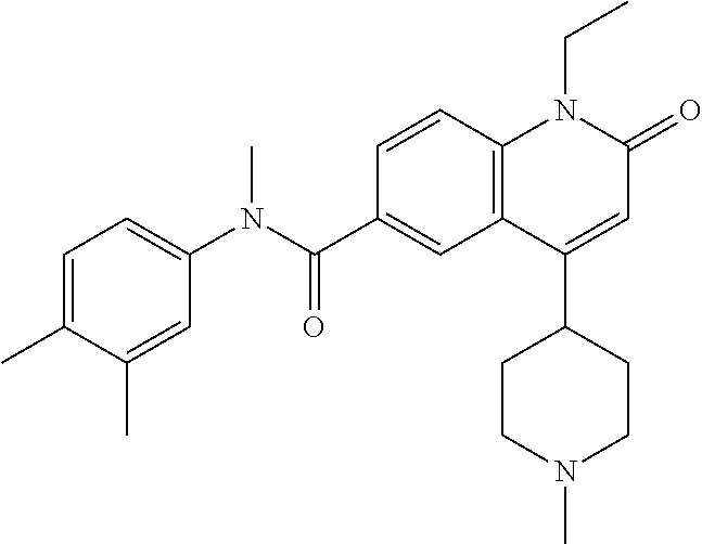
C1=C(C)C(C)=CC(N(C(C2=CC3=C(C=C2)N(CC)C(=O)C=C3C2CCN(C)CC2)=O)C)=C1
